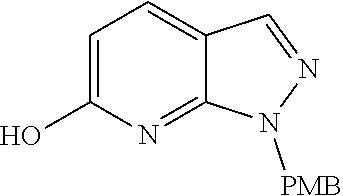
C1=C(O)N=C2C(=C1)C=NN2[PMB]
